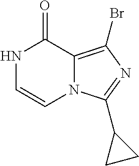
N1C=CN2C(=C(Br)N=C2C2CC2)C1=O
